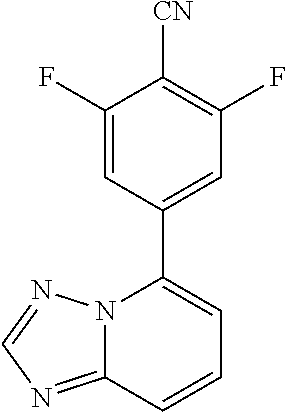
C12=NC=NN1C(C1=CC(F)=C([CN])C(F)=C1)=CC=C2
